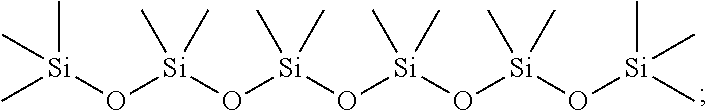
C[Si](O[Si](C)(C)C)(O[Si](O[Si](O[Si](O[Si](C)(C)C)(C)C)(C)C)(C)C)C
